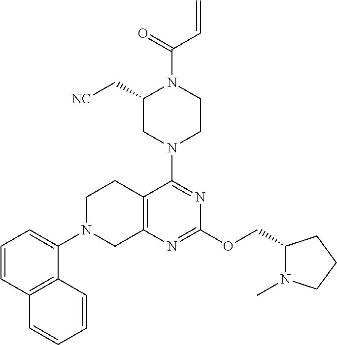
C1=CC2=C(C(N3CC4=C(CC3)C(N3CCN(C(=O)C=C)C(C[NC])C3)=NC(OCC3N(C)CCC3)=N4)=C1)C=CC=C2
